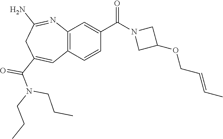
C12=C(C=CC(C(=O)N3CC(OCC=CC)C3)=C1)C=C(C(=O)N(CCC)CCC)CC(N)=N2
